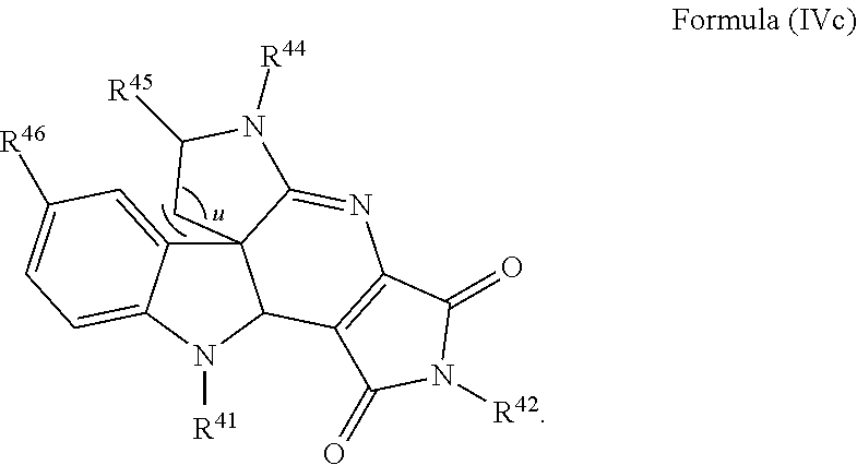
C123C4=CC([R46])=CC=C4N([R41])C1C1=C(N=C2N([R44])C([R45])C3)C(=O)N([R42])C1=O
